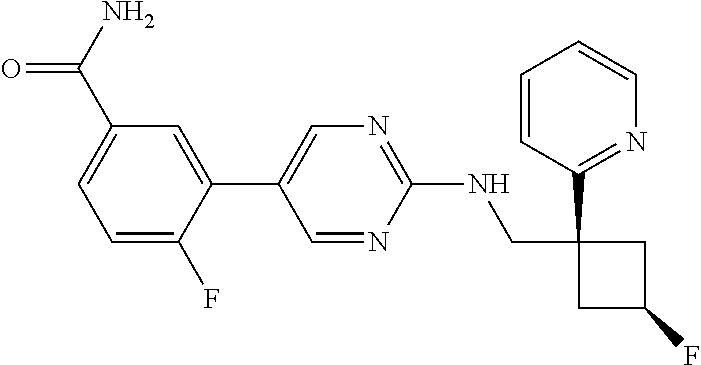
N1=C(NCC2(C3=NC=CC=C3)CC(F)C2)N=CC(C2=CC(C(N)=O)=CC=C2F)=C1
